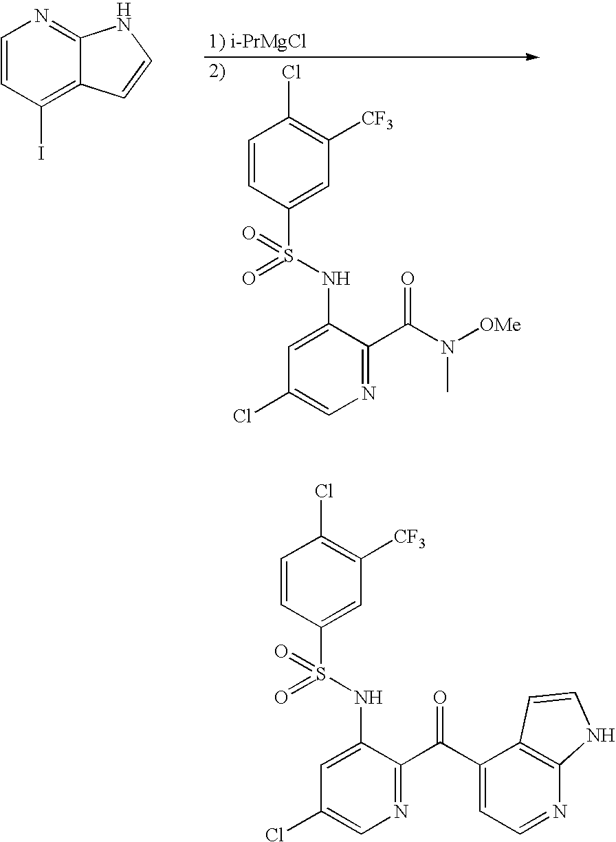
C1=CC(S(NC2=CC(Cl)=CN=C2C(N([OMe])C)=O)(=O)=O)=CC([CF3])=C1Cl.C1=CC(I)=C2C(=N1)NC=C2.C1=CC(S(NC2=CC(Cl)=CN=C2C(C2=CC=NC3=C2C=CN3)=O)(=O)=O)=CC([CF3])=C1Cl
